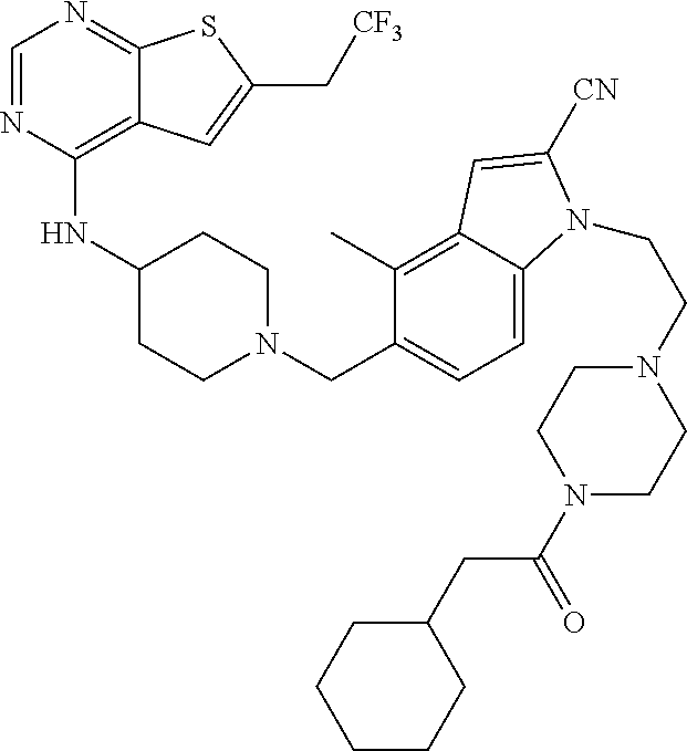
C1=NC(NC2CCN(CC3=CC=C4C(=C3C)C=C([CN])N4CCN3CCN(C(=O)CC4CCCCC4)CC3)CC2)=C2C(=N1)SC(C[CF3])=C2
